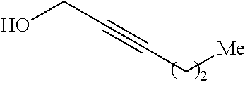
OCC#CC[Me]
